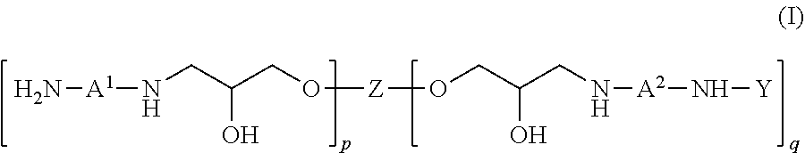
N[A1]NCC(CO[Z]OCC(CN[A2]N[Y])O)O
